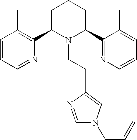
C1=CC=NC(C2N(CCC3=CN(CC=C)C=N3)C(C3=NC=CC=C3C)CCC2)=C1C
